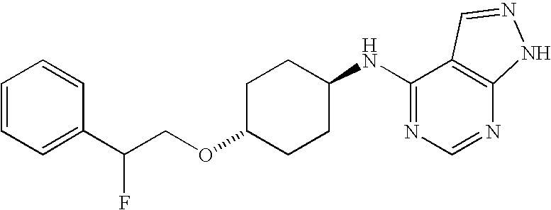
N(C1CCC(OCC(C2=CC=CC=C2)F)CC1)C1=NC=NC2=C1C=NN2
